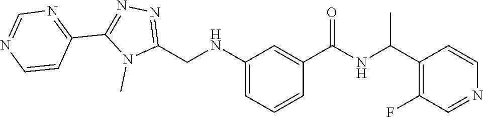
C(C1=C(F)C=NC=C1)(NC(C1=CC(NCC2=NN=C(C3=NC=NC=C3)N2C)=CC=C1)=O)C
